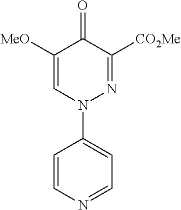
C1([MeO])=CN(C2=CC=NC=C2)N=C([CO2Me])C1=O
